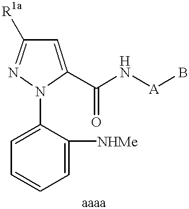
C1=C(N2C(C(N[A]B)=O)=CC([R1a])=N2)C([NHMe])=CC=C1
